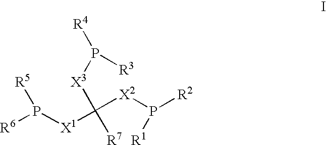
[R6]P([X1]C([R7])([X3]P([R4])[R3])[X2]P([R2])[R1])[R5]
